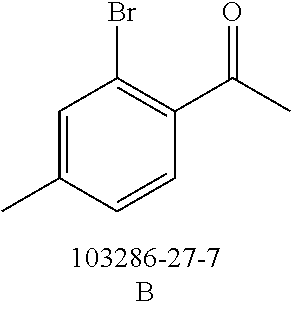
C1=C(C)C=CC(C(C)=O)=C1Br
